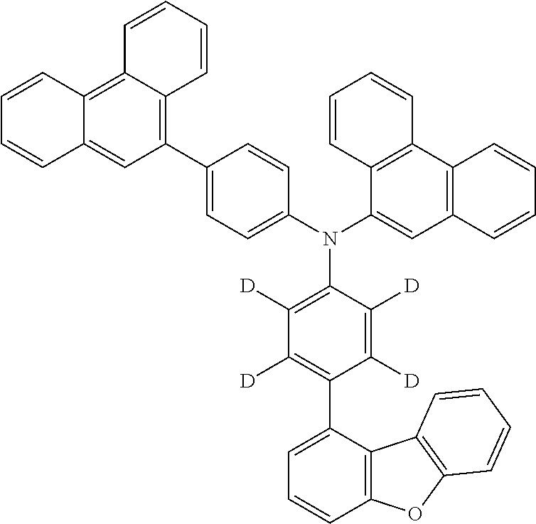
C1=CC2=C3C(=C(C4=CC=C(N(C5=CC6=C(C7=C5C=CC=C7)C=CC=C6)C5=C([D])C([D])=C(C6=CC=CC7=C6C6=C(O7)C=CC=C6)C([D])=C5[D])C=C4)C=C2C=C1)C=CC=C3
